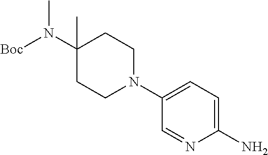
C1(N)=CC=C(N2CCC(N([Boc])C)(C)CC2)C=N1
